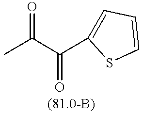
O=C(C)C(=O)C1=CC=CS1
